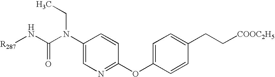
N([R287])C(N(C1=CN=C(OC2=CC=C(CC[COOC2H5])C=C2)C=C1)CC)=O
